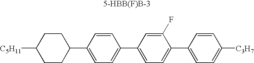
C1([C5H11])CCC(C2=CC=C(C3=CC=C(C4=CC=C([C3H7])C=C4)C(F)=C3)C=C2)CC1.[5-HBB(F)B-3]
